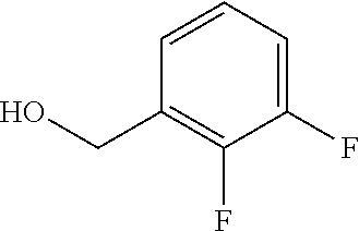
C1(F)=CC=CC(CO)=C1F
